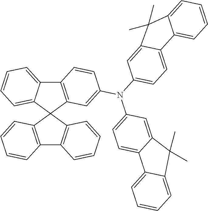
C12=C(C3(C4=C1C=CC=C4)C1=C(C4=CC=CC=C34)C=CC(N(C3=CC=C4C(=C3)C(C)(C)C3=CC=CC=C43)C3=CC=C4C(=C3)C(C)(C)C3=CC=CC=C43)=C1)C=CC=C2
